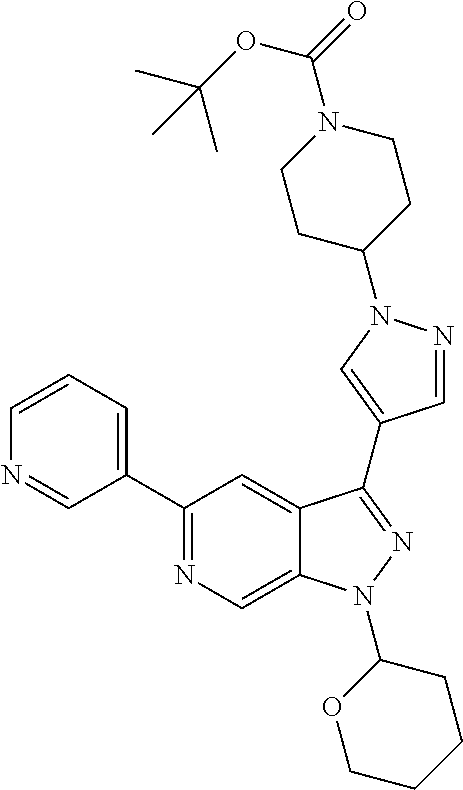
C1(C2=NC=C3C(=C2)C(C2=CN(C4CCN(C(=O)OC(C)(C)C)CC4)N=C2)=NN3C2OCCCC2)=CC=CN=C1
